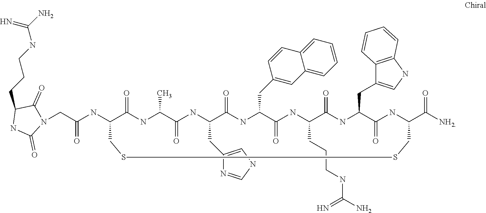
C(C(NC1C(=O)NC(C)C(=O)NC(CC2=CNC=N2)C(=O)NC(CC2=CC3=CC=CC=C3C=C2)C(=O)NC(CCCNC(N)=N)C(=O)NC(CC2=CNC3=C2C=CC=C3)C(=O)NC(C([NH2])=O)CSSC1)=O)N1C(=O)C(CCCNC(N)=N)NC1=O
